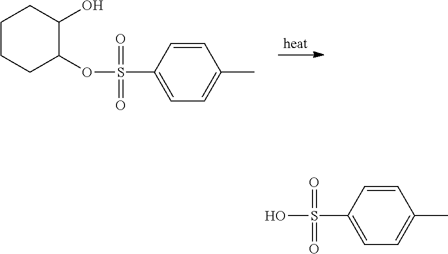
C1CCC(OS(=O)(=O)C2=CC=C(C)C=C2)C(O)C1.OS(=O)(=O)C1=CC=C(C)C=C1
